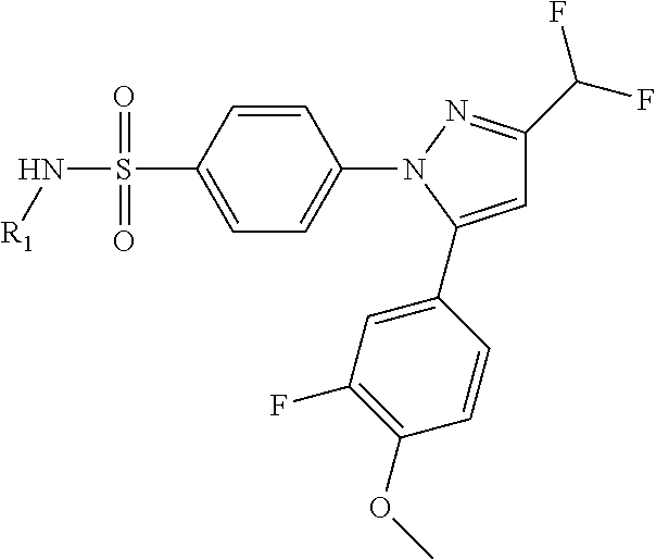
C1=C(S(N[R1])(=O)=O)C=CC(N2C(C3=CC(F)=C(OC)C=C3)=CC(C(F)F)=N2)=C1
